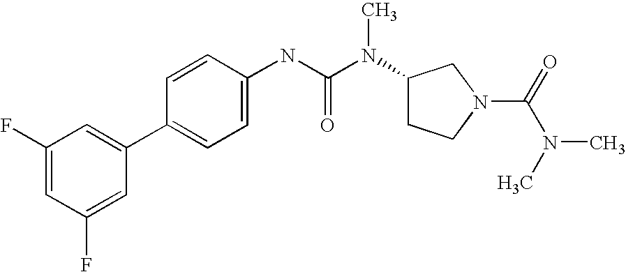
C1(F)=CC(F)=CC(C2=CC=C(NC(N(C3CCN(C(=O)N(C)C)C3)C)=O)C=C2)=C1
